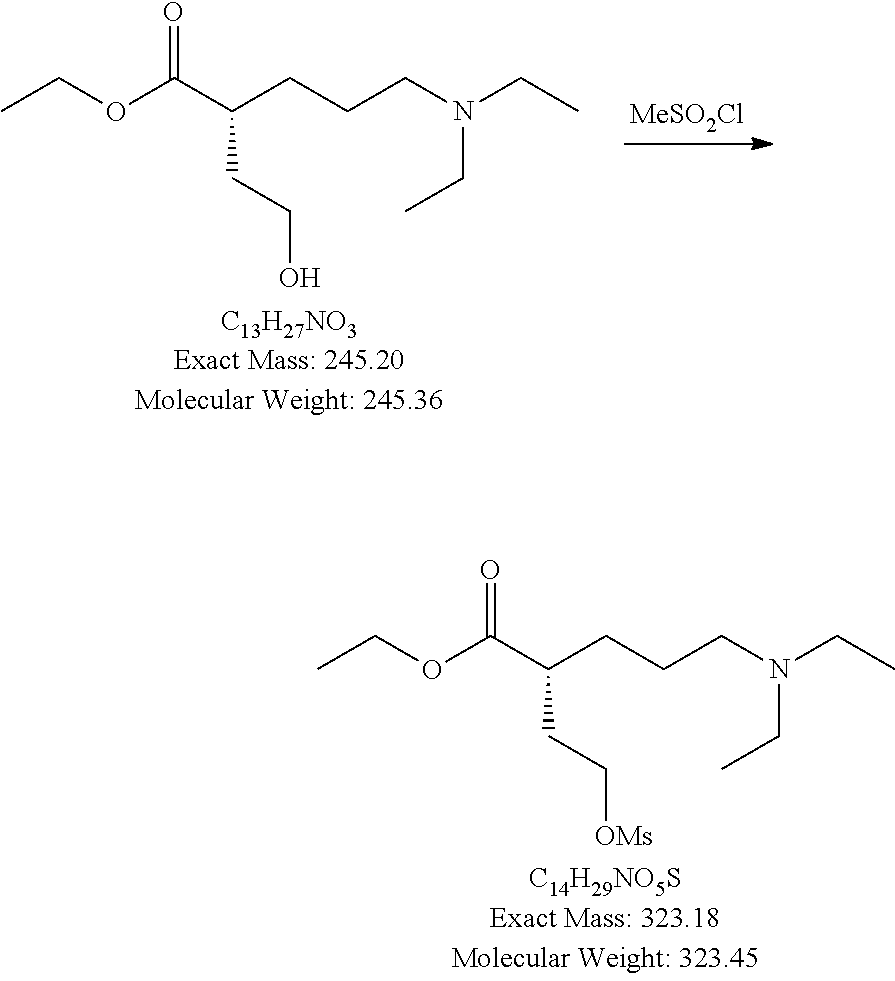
CCOC(C(CCCN(CC)CC)CC[OMs])=O.[MeSO2Cl].CCOC(C(CCCN(CC)CC)CCO)=O
